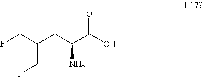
C(C(C(O)=O)N)C(CF)CF
